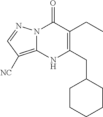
C1(CC)=C(CC2CCCCC2)NC2=C([NC])C=NN2C1=O
